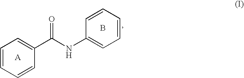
B.C1=CC=CC(C(NC2=CC=CC=C2)=O)=C1
